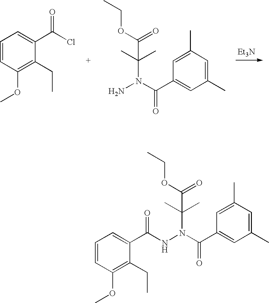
[Et3N].C1=CC(OC)=C(CC)C(C(Cl)=O)=C1.C1(C)=CC(C(N(N)C(C)(C)C(=O)OCC)=O)=CC(C)=C1.C1(C)=CC(C(N(NC(C2=CC=CC(OC)=C2CC)=O)C(C)(C)C(=O)OCC)=O)=CC(C)=C1
